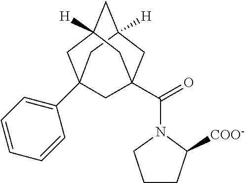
C12([H])CC3(C4=CC=CC=C4)CC([H])(C1)CC(C(=O)N1CCCC1[COO-])(C2)C3
